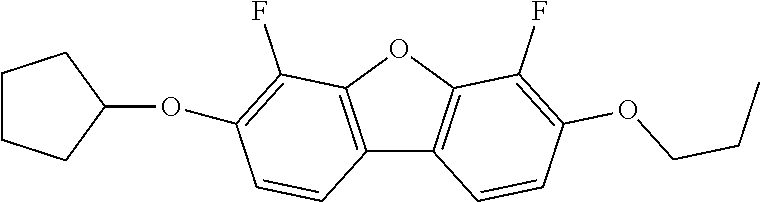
C12=C(OC3=C1C=CC(OCCC)=C3F)C(F)=C(OC1CCCC1)C=C2
